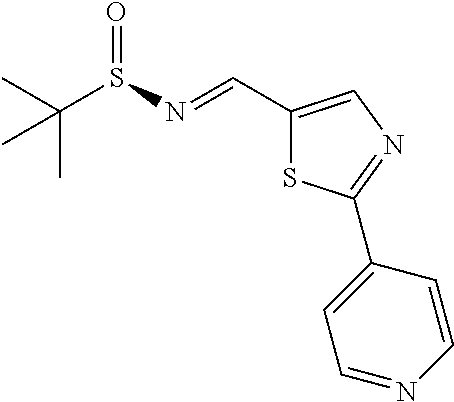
C(S(=O)N=CC1=CN=C(C2=CC=NC=C2)S1)(C)(C)C
